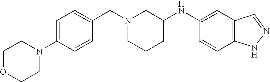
C1=C(N2CCOCC2)C=CC(CN2CCCC(NC3=CC4=C(C=C3)NN=C4)C2)=C1
